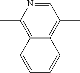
C12=C(C)C=NC(C)=C1C=CC=C2
